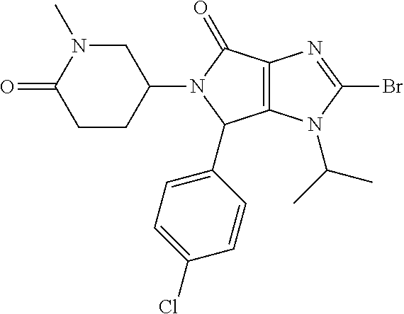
C12=C(N(C(C)C)C(Br)=N1)C(C1=CC=C(Cl)C=C1)N(C1CN(C)C(=O)CC1)C2=O
